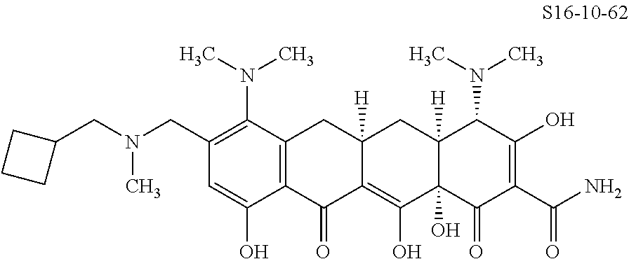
C1=C(O)C2=C(C(N(C)C)=C1CN(CC1CCC1)C)CC1([H])C(=C(O)C3(O)C([H])(C1)C(N(C)C)C(O)=C(C(N)=O)C3=O)C2=O
